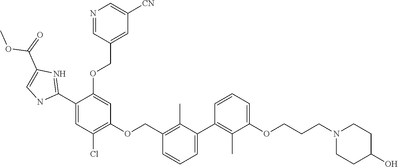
C1=CC=C(OCCCN2CCC(O)CC2)C(C)=C1C1=CC=CC(COC2=C(Cl)C=C(C3=NC(C(OC)=O)=CN3)C(OCC3=CC([CN])=CN=C3)=C2)=C1C
